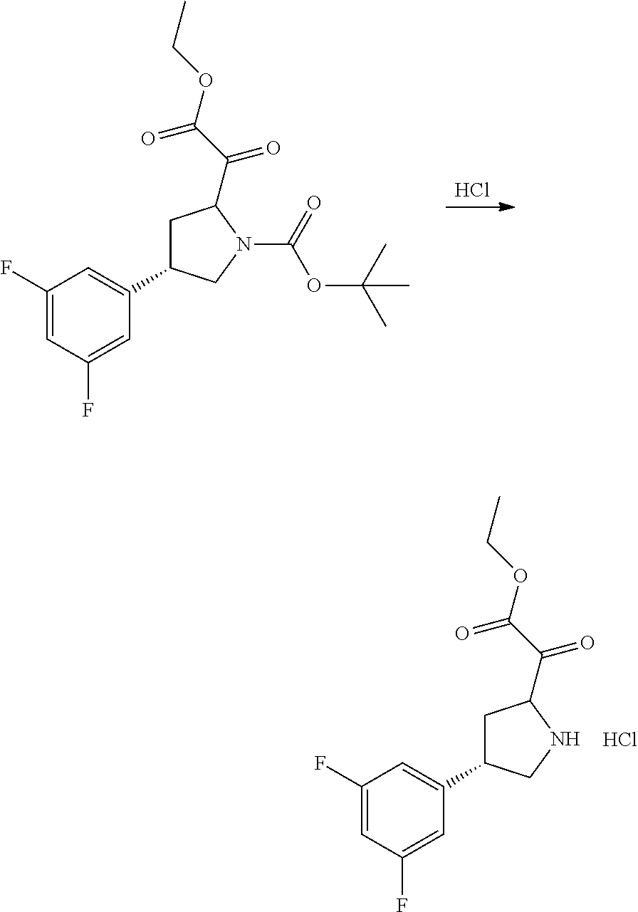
Cl.C1(F)=CC(F)=CC(C2CC(C(C(OCC)=O)=O)N(C(=O)OC(C)(C)C)C2)=C1.C1(F)=CC(F)=CC(C2CC(C(C(OCC)=O)=O)NC2)=C1.Cl
